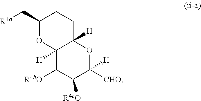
C1(C[R4a])OC2([H])C([H])(CC1)OC([CHO])([H])C([R4cO])C2[R4bO]
